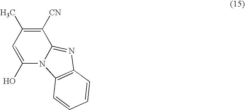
C1=C(O)N2C(=NC3=C2C=CC=C3)C([CN])=C1C
